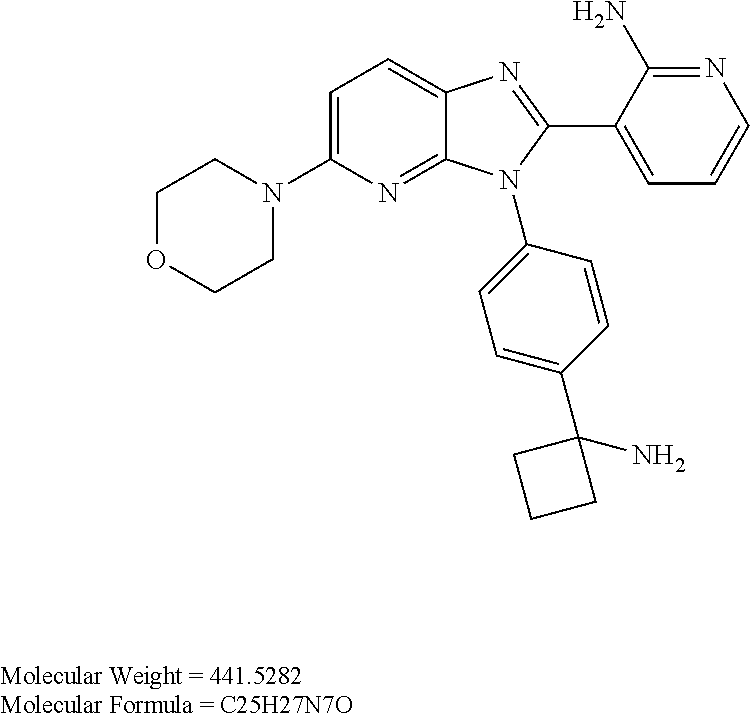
C1=C(N2C3=NC(N4CCOCC4)=CC=C3N=C2C2=CC=CN=C2N)C=CC(C2(N)CCC2)=C1
